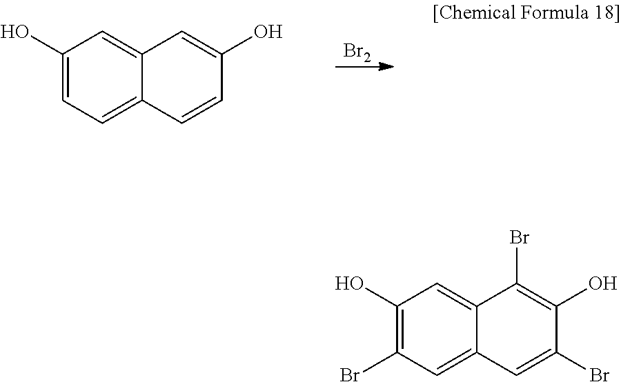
[Br2].C1(O)=CC=C2C(=C1)C=C(O)C=C2.C1(O)=C(Br)C=C2C(=C1)C(Br)=C(O)C(Br)=C2
